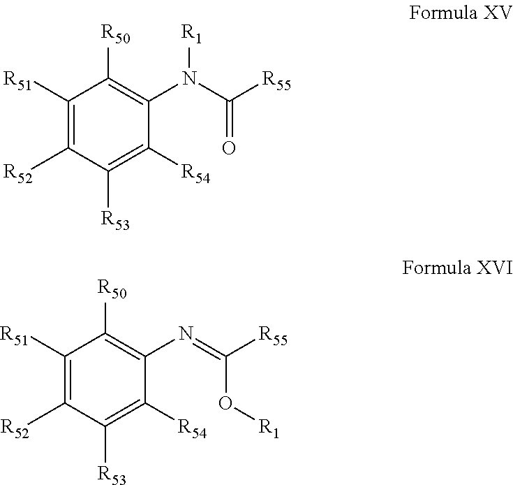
C1([R51])=C([R52])C([R53])=C([R54])C(N(C([R55])=O)[R1])=C1[R50].C1([R51])=C([R52])C([R53])=C([R54])C(N=C([R55])O[R1])=C1[R50]
